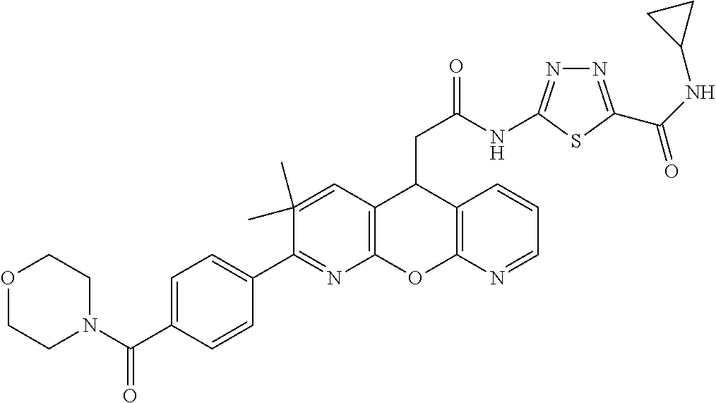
N1(C(C2=CC=C(C3=NC4=C(C=C3(C)C)C(CC(NC3=NN=C(C(NC5CC5)=O)S3)=O)C3=C(O4)N=CC=C3)C=C2)=O)CCOCC1
